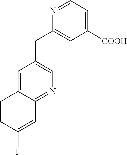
C1=C2C(=NC=C1CC1=CC([COOH])=CC=N1)C=C(F)C=C2
